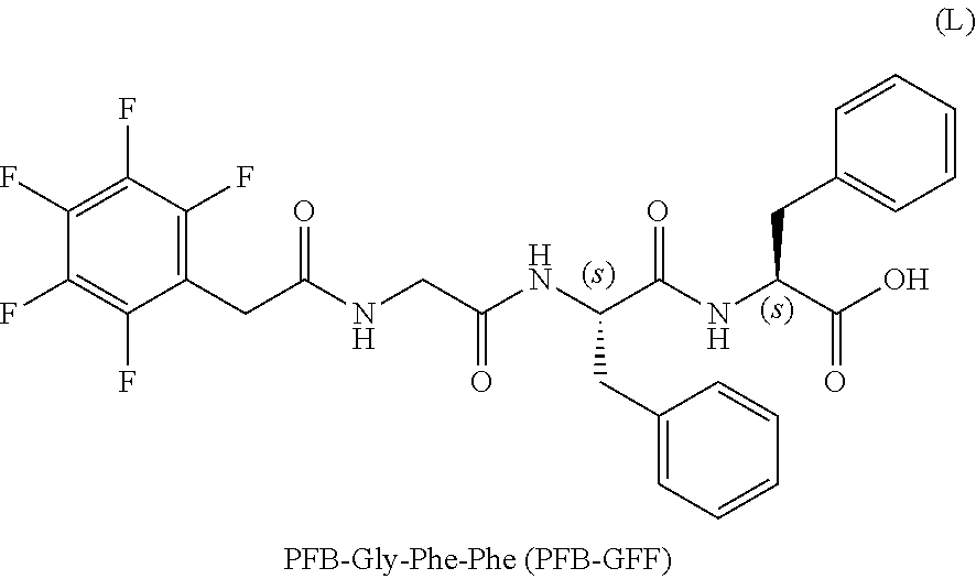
C1(CC(NCC(NC(C(NC(C(O)=O)CC2=CC=CC=C2)=O)CC2=CC=CC=C2)=O)=O)=C(F)C(F)=C(F)C(F)=C1F
